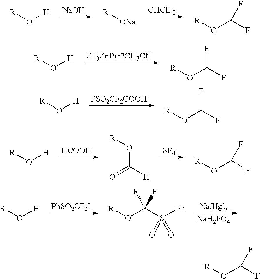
[NaOH].[CHClF2].O([H])[R].[ONa][R].O(C(F)F)[R].[CF3ZnBr2CH3CN].O([H])[R].O(C(F)F)[R].[FSO2CF2COOH].O([H])[R].O(C(F)F)[R].[HCOOH].[SF4].O([H])[R].O=C(O[R])[H].O(C(F)F)[R].[PhSO2CF2I].[Na(Hg)].[NaH2PO4].O([H])[R].O(C(S([Ph])(=O)=O)(F)F)[R].O(C(F)F)[R]
